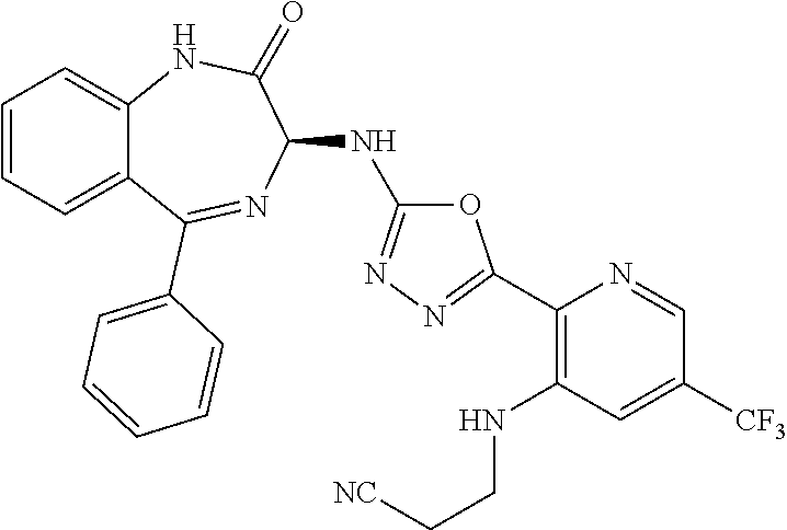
O1C(NC2C(=O)NC3=CC=CC=C3C(C3=CC=CC=C3)=N2)=NN=C1C1=C(NCC[NC])C=C([CF3])C=N1
